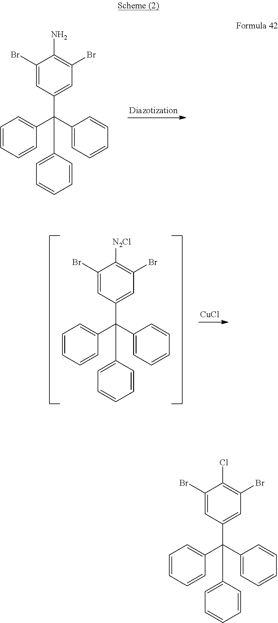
C1=CC=CC(C(C2=CC=CC=C2)(C2=CC=CC=C2)C2=CC(Br)=C(N)C(Br)=C2)=C1.C1=CC=CC(C(C2=CC=CC=C2)(C2=CC=CC=C2)C2=CC(Br)=C([N2Cl])C(Br)=C2)=C1.[CuCl].C1=CC=CC(C(C2=CC=CC=C2)(C2=CC=CC=C2)C2=CC(Br)=C(Cl)C(Br)=C2)=C1
